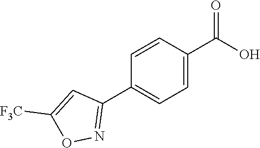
C1=CC(C(=O)O)=CC=C1C1=NOC([F3C])=C1
